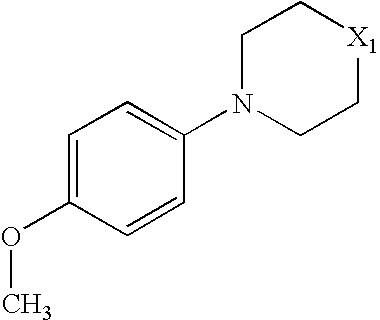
C1=C(OC)C=CC(N2CC[X1]CC2)=C1
